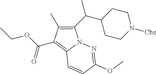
C1(C(C2CCN([Cbz])CC2)C)=C(C)C(C(OCC)=O)=C2N1N=C(OC)C=C2
